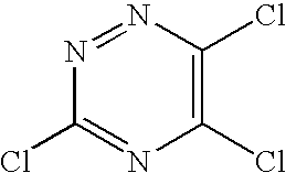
C1(Cl)=C(Cl)N=NC(Cl)=N1
